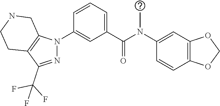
C1(N(C(C2=CC=CC(N3N=C(C(F)(F)F)C4=C3CNCC4)=C2)=O)C)=CC2=C(C=C1)OCO2
